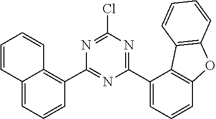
C1=CC2=C(C=C1)OC1=C2C(C2=NC(Cl)=NC(C3=C4C=CC=CC4=CC=C3)=N2)=CC=C1
